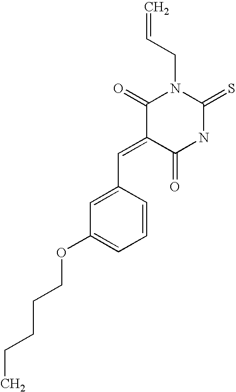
C(=C)CN1C(=O)C(=CC2=CC(OCCCCC)=CC=C2)C(=O)NC1=S
